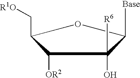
C1([OR2])C(C[R1O])OC([Base])C1(O)[R6]
